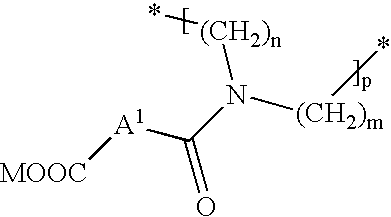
[MOOC][A1]C(N([(CH2)m]*)[(CH2)n]*)=O
